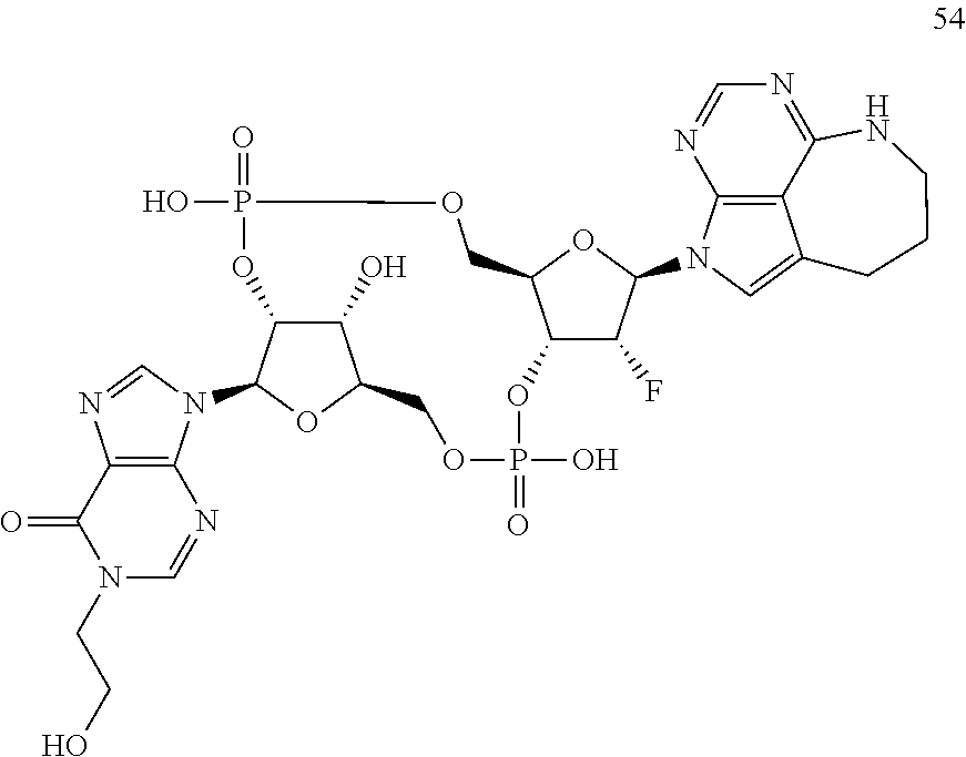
C12=C(N=CN(CCO)C1=O)N(C1OC3C(O)C1OP(O)(=O)OCC1C(OP(O)(=O)OC3)C(F)C(N3C=C4C5=C3N=CN=C5NCCC4)O1)C=N2
